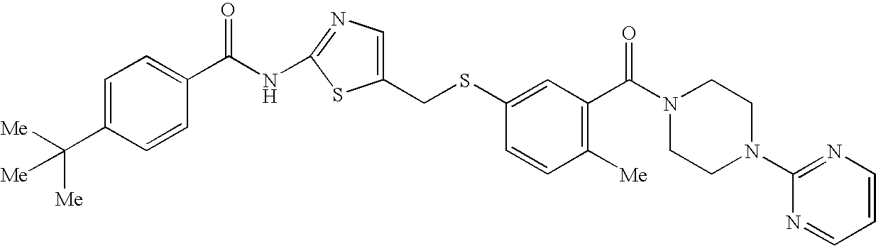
C1=C(C([Me])([Me])[Me])C=CC(C(NC2=NC=C(CSC3=CC(C(N4CCN(C5=NC=CC=N5)CC4)=O)=C([Me])C=C3)S2)=O)=C1
